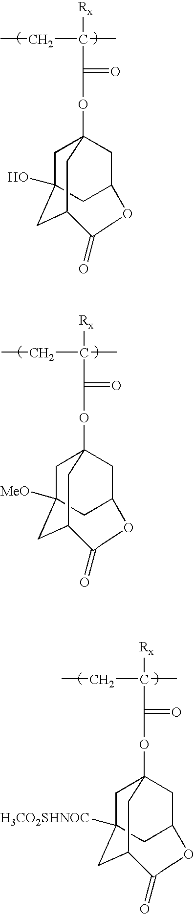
O(C(=O)C(C)(CC)[Rx])C12CC3(O)CC(C1)C(=O)COC(C2)C3.O(C(=O)C(C)(CC)[Rx])C12CC3([MeO])CC(C1)C(=O)COC(C2)C3.O(C(=O)C(C)(CC)[Rx])C12CC3([H3CO2SHNOC])CC(C1)C(=O)COC(C2)C3
